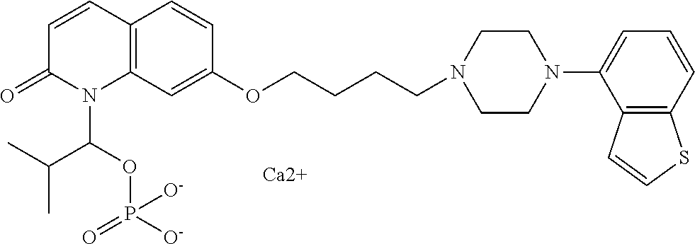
C1=CC2=C(N(C(OP([O-])(=O)[O-])C(C)C)C1=O)C=C(OCCCCN1CCN(C3=CC=CC4=C3C=CS4)CC1)C=C2.[Ca2+]
